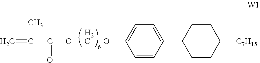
C=C(C)C(=O)OCOC1=CC=C(C2CCC([C7H15])CC2)C=C1
